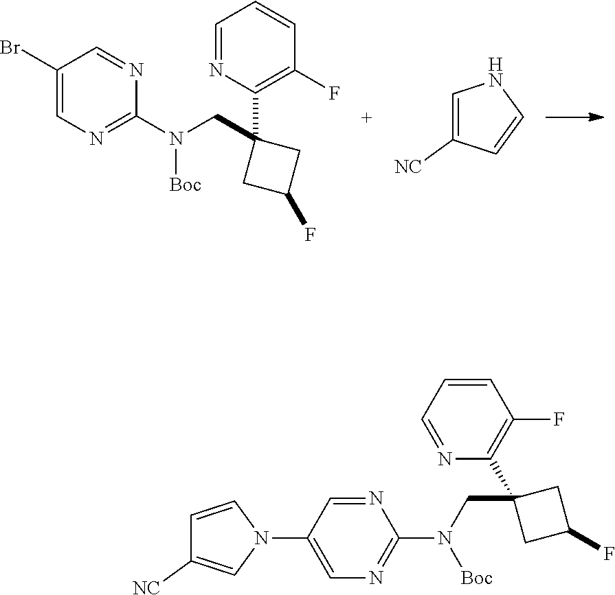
C1(Br)=CN=C(N(CC2(C3=C(F)C=CC=N3)CC(F)C2)[Boc])N=C1.C1=C([NC])C=CN1.N1=CC(N2C=CC([NC])=C2)=CN=C1N(CC1(C2=C(F)C=CC=N2)CC(F)C1)[Boc]
